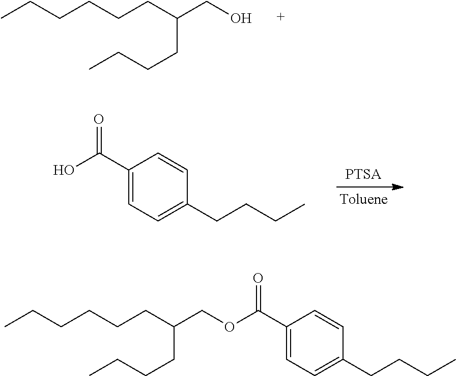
CCCCCCC(CO)CCCC.C1(C(O)=O)=CC=C(CCCC)C=C1.CCCCCCC(COC(C1=CC=C(CCCC)C=C1)=O)CCCC
